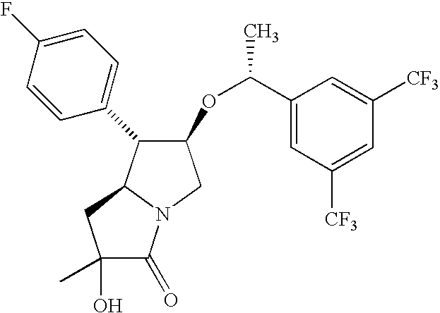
C1(OC(C)C2=CC([CF3])=CC([CF3])=C2)C(C2=CC=C(F)C=C2)C2N(C1)C(=O)C(C)(O)C2
